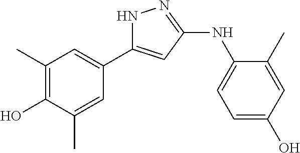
N1C(C2=CC(C)=C(O)C(C)=C2)=CC(NC2=CC=C(O)C=C2C)=N1
